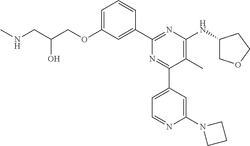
C1=C(OCC(CNC)O)C=C(C2=NC(NC3COCC3)=C(C)C(C3=CC=NC(N4CCC4)=C3)=N2)C=C1
